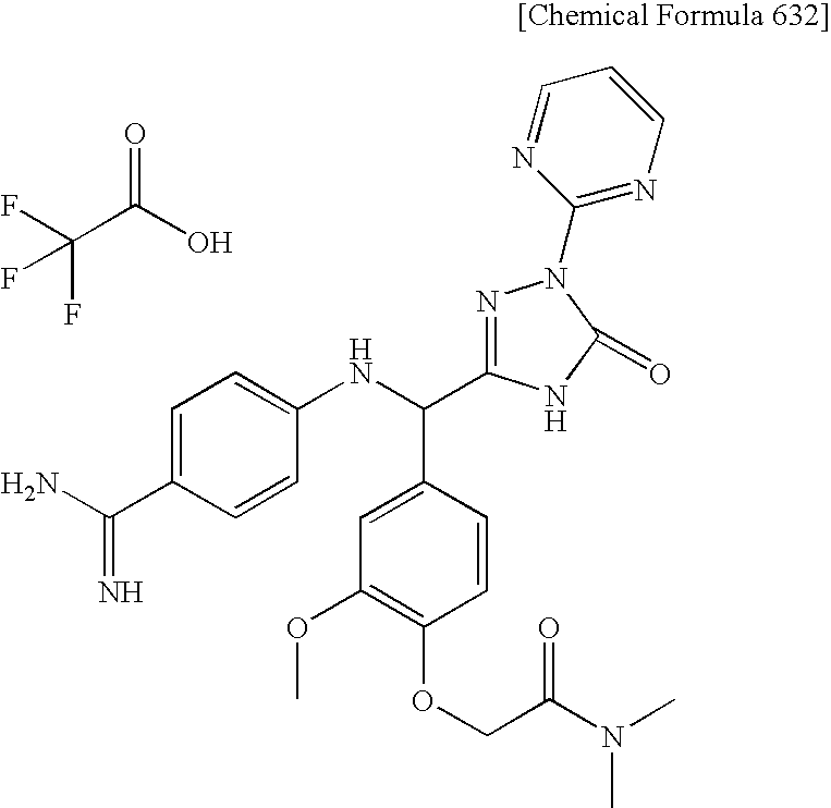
C1=C(C(N)=N)C=CC(NC(C2=CC(OC)=C(OCC(N(C)C)=O)C=C2)C2=NN(C3=NC=CC=N3)C(=O)N2)=C1.O=C(O)C(F)(F)F
